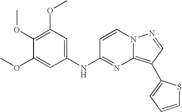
C1(OC)=C(OC)C=C(NC2=NC3=C(C4=CC=CS4)C=NN3C=C2)C=C1OC
